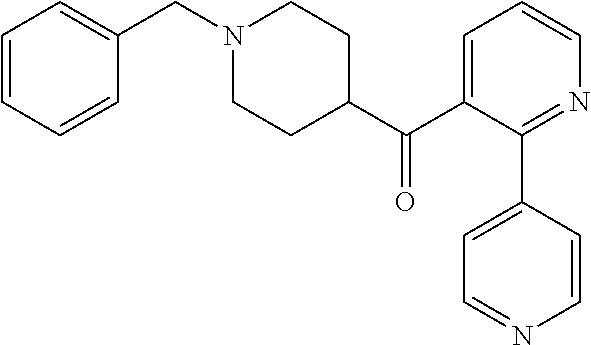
C1=CC=CC(CN2CCC(C(C3=CC=CN=C3C3=CC=NC=C3)=O)CC2)=C1
